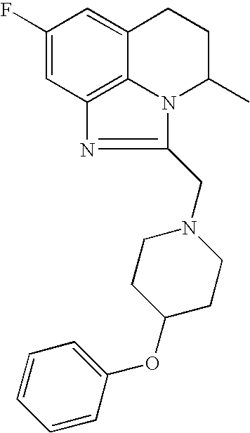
C1(F)=CC2=C3C(=C1)CCC(C)N3C(CN1CCC(OC3=CC=CC=C3)CC1)=N2
